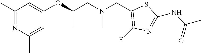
C1(C)=NC(C)=CC(OC2CCN(CC3=C(F)N=C(NC(C)=O)S3)C2)=C1
